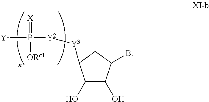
[Y1]P([Y2][Y3]C1C(O)C(O)C(B)C1)(=[X])[ORc1]
